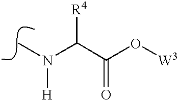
N(C)(C(C(O[W3])=O)[R4])[H]
